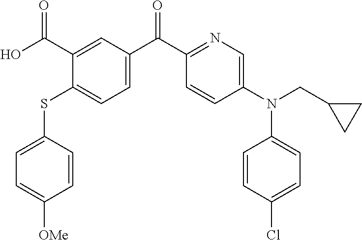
C1=C(SC2=CC=C(C(C3=NC=C(N(C4=CC=C(Cl)C=C4)CC4CC4)C=C3)=O)C=C2C(O)=O)C=CC([OMe])=C1
